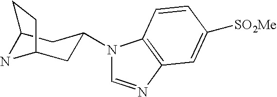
C12NC(CC(N3C=NC4=C3C=CC([SO2Me])=C4)C1)CC2
